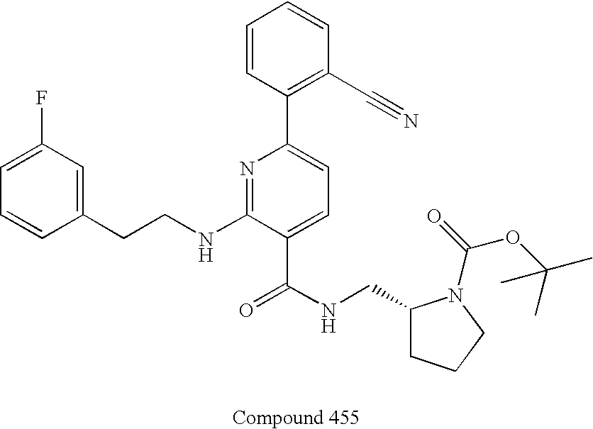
C1=CC(CCNC2=NC(C3=C(C#N)C=CC=C3)=CC=C2C(NCC2CCCN2C(OC(C)(C)C)=O)=O)=CC(F)=C1
